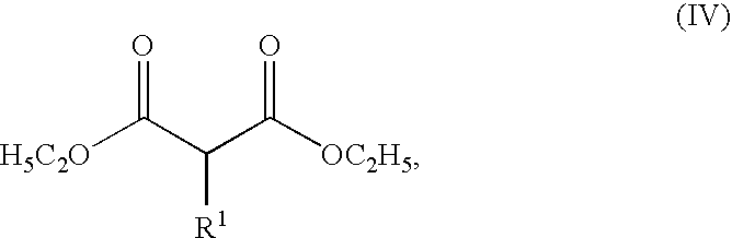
[H5C2O]C(C(C([OC2H5])=O)[R1])=O
